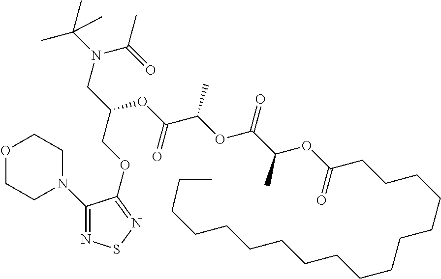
O1CCN(C2=NSN=C2OCC(CN(C(C)(C)C)C(=O)C)OC(C(OC(C(OC(CCCCCCCCCCCCCCCCC)=O)C)=O)C)=O)CC1
